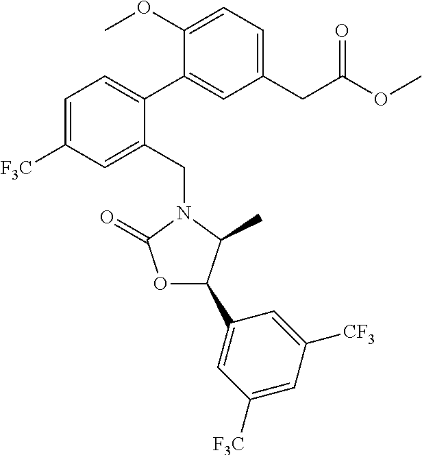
C1(C2=CC=C([F3C])C=C2CN2C(=O)OC(C3=CC([F3C])=CC([CF3])=C3)C2C)=CC(CC(OC)=O)=CC=C1OC
